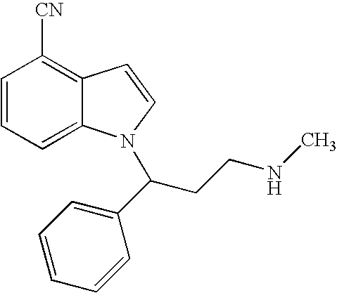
C1=CC=C2C(=C1[CN])C=CN2C(CCNC)C1=CC=CC=C1
